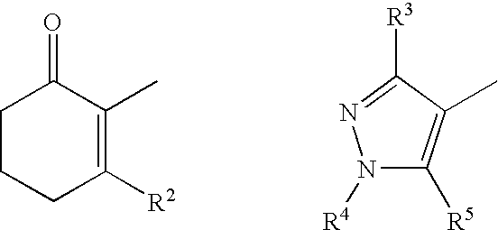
C1CCC([R2])=C(C)C1=O.N1([R4])C([R5])=C(C)C([R3])=N1
